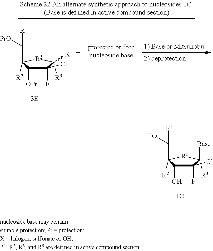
C1(Cl)(F)C([OPr])C([R2])(C([R1])[PrO])[R5]C1([X])[R3].C1(Cl)(F)C(O)C([R2])(C([R1])O)[R5]C1([Base])[R3]
